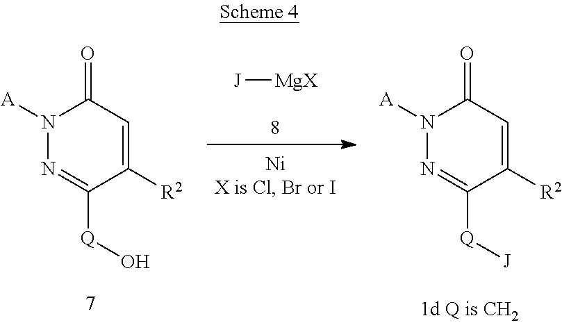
N1([A])N=C([Q][J])C([R2])=CC1=O.N1([A])N=C([Q]O)C([R2])=CC1=O.[J][MgX]
